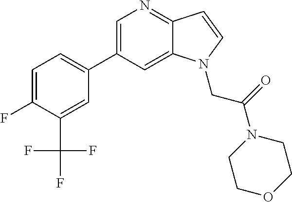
C1=C(C2=CC=C(F)C(C(F)(F)F)=C2)C=C2C(=N1)C=CN2CC(=O)N1CCOCC1
